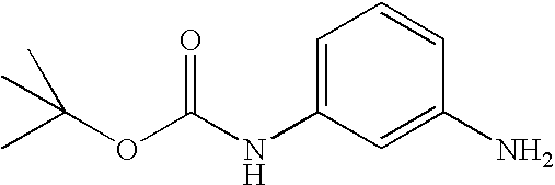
C1=C(NC(OC(C)(C)C)=O)C=C(N)C=C1
